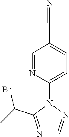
C1=NN(C2=CC=C(C#N)C=N2)C(C(C)Br)=N1
